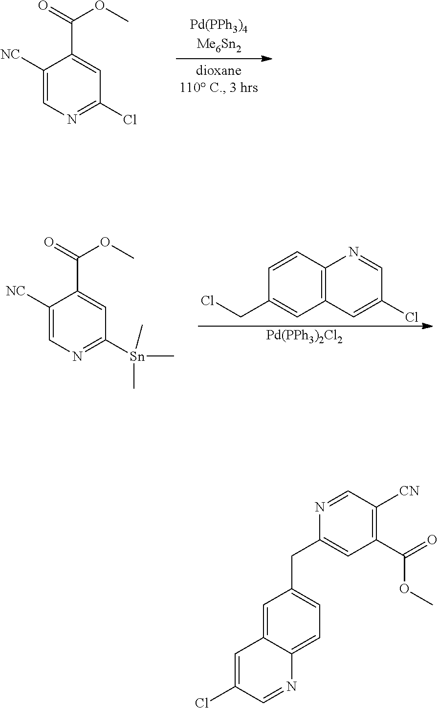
C1([NC])=CN=C(Cl)C=C1C(=O)OC.C12=C(C=CC(CCl)=C1)N=CC(Cl)=C2.[Pd(PPh3)2Cl2].C1([NC])=CN=C([Sn](C)(C)C)C=C1C(=O)OC.C1(C(OC)=O)=C([CN])C=NC(CC2=CC=C3C(=C2)C=C(Cl)C=N3)=C1
